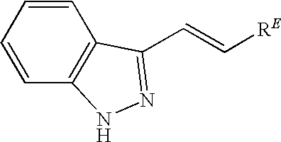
C1=CC=CC2=C1C(C=C[RE])=NN2
